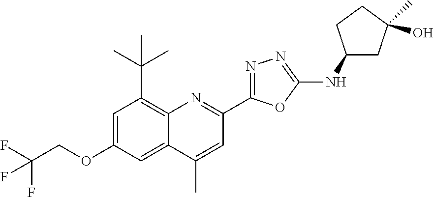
C1=C(OCC(F)(F)F)C=C2C(=C1C(C)(C)C)N=C(C1=NN=C(NC3CC(O)(C)CC3)O1)C=C2C
